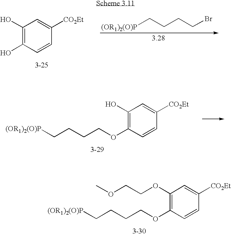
C1(OCCOC)=C(OCCCC[(OR1)2(O)P])C=CC([CO2Et])=C1.C1(O)=C(O)C=CC([CO2Et])=C1.[(OR1)2(O)P]CCCCBr.C1(O)=C(OCCCC[(OR1)2(O)P])C=CC([CO2Et])=C1
